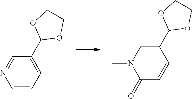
C1=CC=C(C2OCCO2)C=N1.C1(C2OCCO2)=CN(C)C(=O)C=C1
